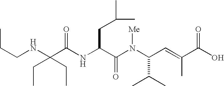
N(C(C(N(C(C(C)C)C=C(C)C(O)=O)[Me])=O)CC(C)C)C(C(NCCC)(CC)CC)=O
